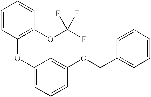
C1=CC(OC2=CC=CC(OCC3=CC=CC=C3)=C2)=C(OC(F)(F)F)C=C1
